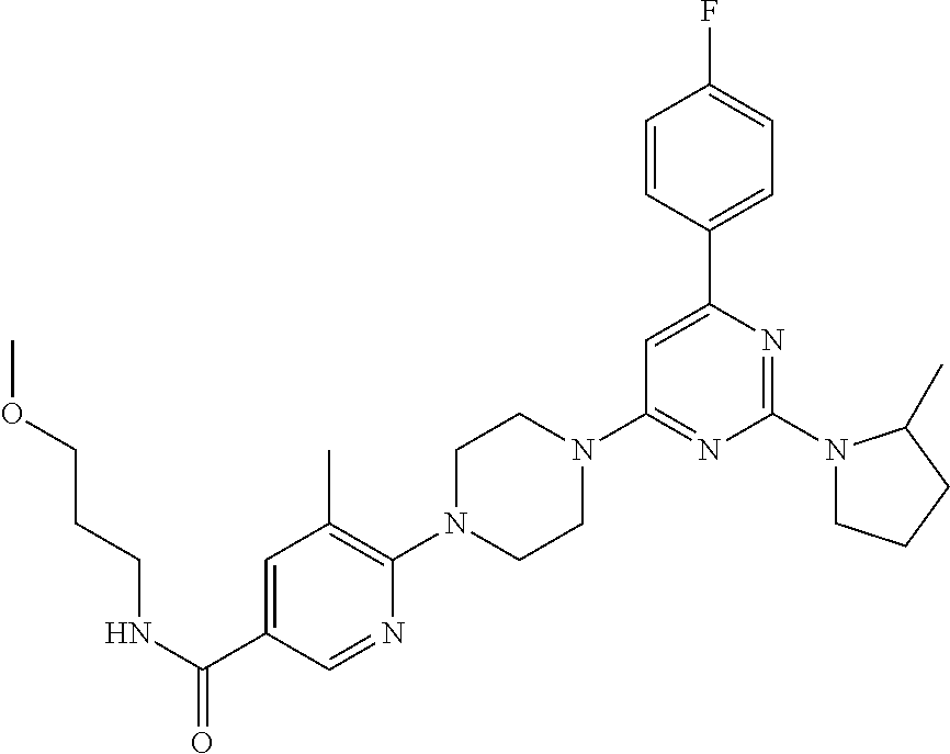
N(C(C1=CC(C)=C(N2CCN(C3=NC(N4CCCC4C)=NC(C4=CC=C(F)C=C4)=C3)CC2)N=C1)=O)CCCOC
